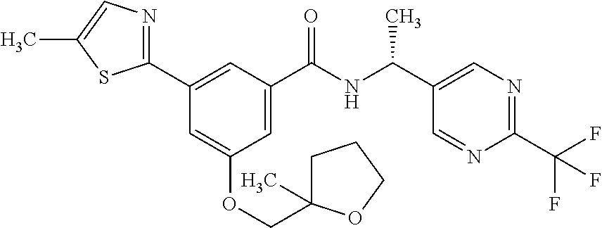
C(OC1=CC(C2=NC=C(C)S2)=CC(C(NC(C2=CN=C(C(F)(F)F)N=C2)C)=O)=C1)C1(C)CCCO1
